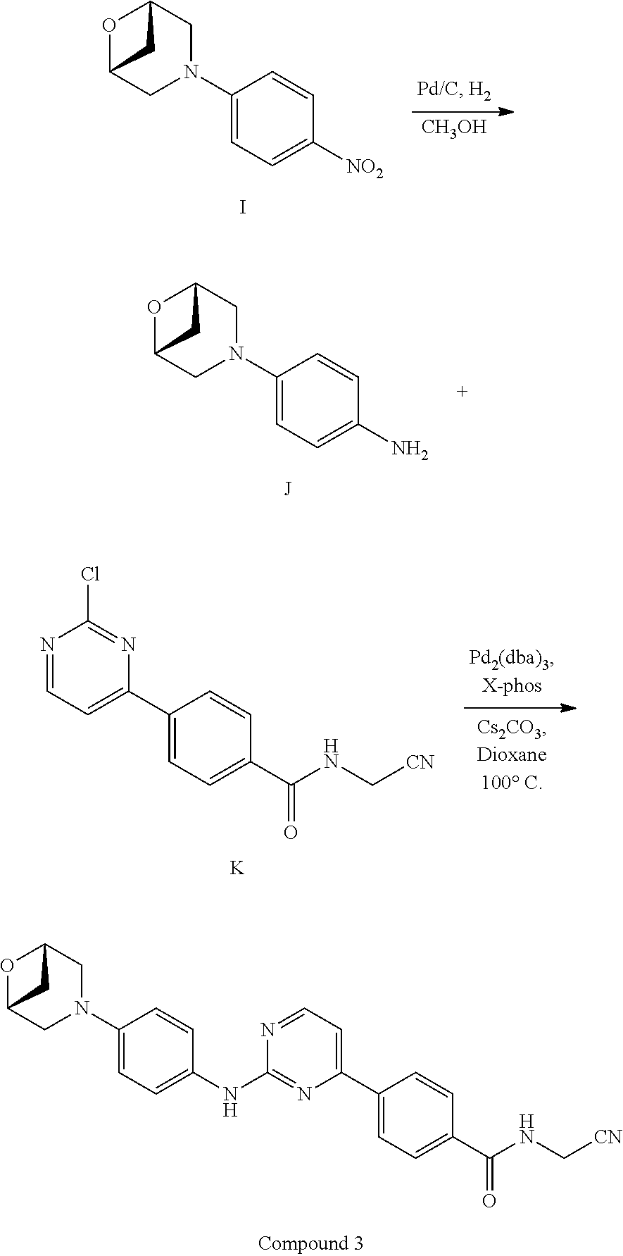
O1C2CN(C3=CC=C(NC4=NC(C5=CC=C(C(NC[CN])=O)C=C5)=CC=N4)C=C3)CC1C2.O1C2CN(C3=CC=C(N)C=C3)CC1C2.[J].N1=CC=C(C2=CC=C(C(NC[CN])=O)C=C2)N=C1Cl.[K].[CH3OH].O1C2CN(C3=CC=C([NO2])C=C3)CC1C2.I
